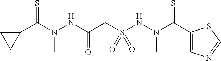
C(N(C)NC(=O)CS(NN(C)C(=S)C1=CN=CS1)(=O)=O)(=S)C1CC1
